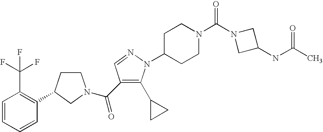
C1=CC=CC(C2CCN(C(=O)C3=C(C4CC4)N(C4CCN(C(N5CC(NC(=O)C)C5)=O)CC4)N=C3)C2)=C1C(F)(F)F
